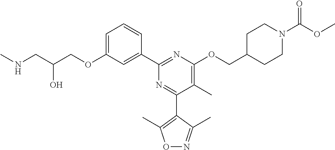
C1=C(OCC(CNC)O)C=C(C2=NC(OCC3CCN(C(OC)=O)CC3)=C(C)C(C3=C(C)ON=C3C)=N2)C=C1
